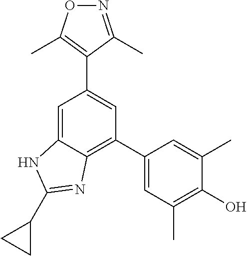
C1(C2=CC(C)=C(O)C(C)=C2)=C2C(=CC(C3=C(C)ON=C3C)=C1)NC(C1CC1)=N2
